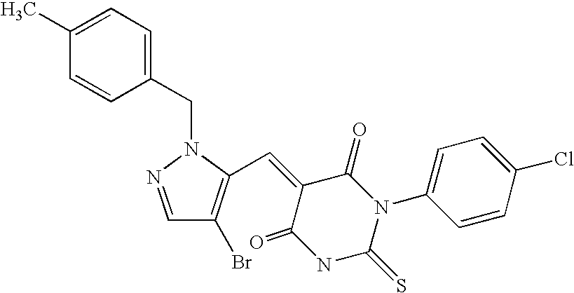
C1=C(C)C=CC(CN2N=CC(Br)=C2C=C2C(=O)NC(=S)N(C3=CC=C(Cl)C=C3)C2=O)=C1
